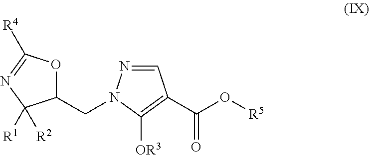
C1=NN(CC2OC([R4])=NC2([R2])[R1])C([OR3])=C1C(O[R5])=O
